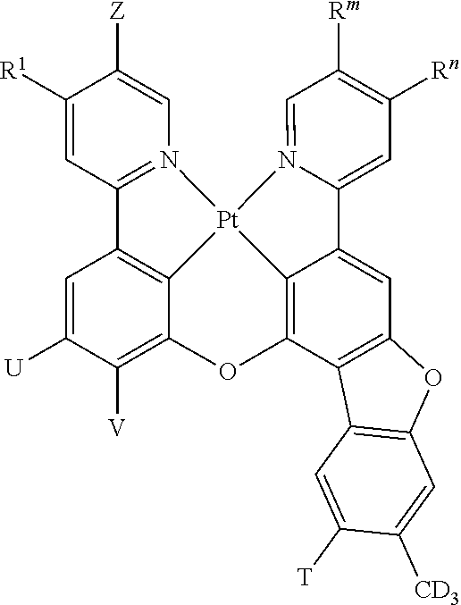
C1([R1])=CC2=N(C=C1[Z])[Pt]13C4=C2C=C([U])C([V])=C4OC2=C1C(=CC1=C2C2=C(O1)C=C([CD3])C([T])=C2)C1=CC([Rn])=C([Rm])C=N13
